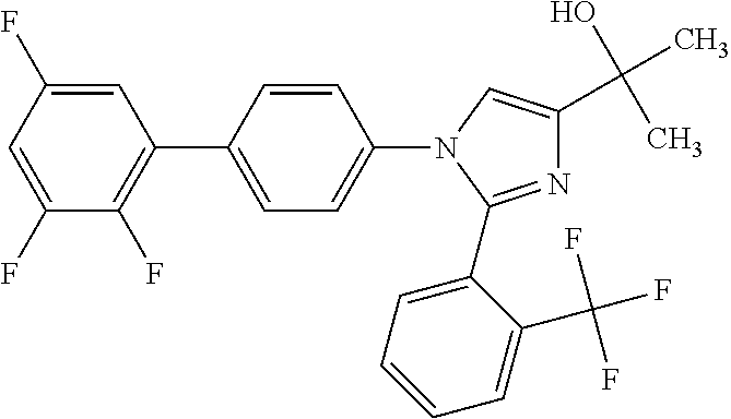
C1=C(F)C=C(F)C(F)=C1C1=CC=C(N2C=C(C(O)(C)C)N=C2C2=CC=CC=C2C(F)(F)F)C=C1
